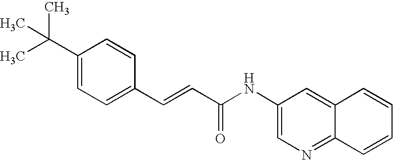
C1(C=CC(=O)NC2=CN=C3C(=C2)C=CC=C3)=CC=C(C(C)(C)C)C=C1
